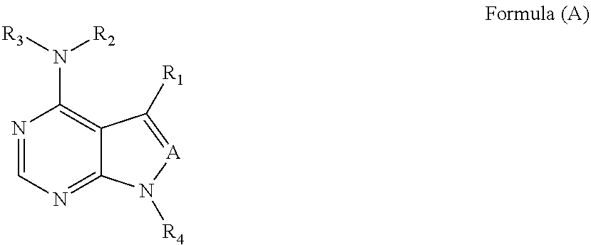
N1=CN=C2C(=C1N([R2])[R3])C([R1])=[A]N2[R4]
